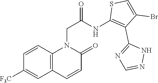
C1=CC2=C(C=C1[F3C])C=CC(=O)N2CC(NC1=C(C2=NC=NN2)C(Br)=CS1)=O
